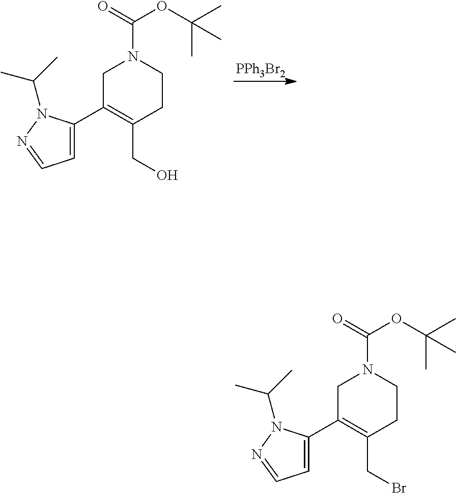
[PPh3Br2].C1C(C2=CC=NN2C(C)C)=C(CO)CCN1C(=O)OC(C)(C)C.C1C(C2=CC=NN2C(C)C)=C(CBr)CCN1C(=O)OC(C)(C)C
